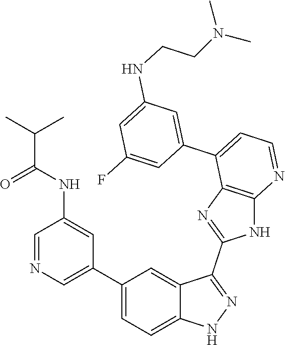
C1=NC=C(C2=CC=C3C(=C2)C(C2=NC4=C(N2)N=CC=C4C2=CC(NCCN(C)C)=CC(F)=C2)=NN3)C=C1NC(C(C)C)=O
